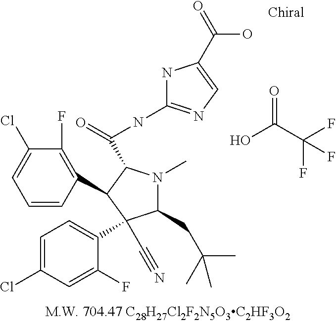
O=C(C(F)(F)F)O.C1=CC(C2C(C(=O)NC3=NC=C(C(O)=O)N3)N(C)C(CC(C)(C)C)C2(C2=CC=C(Cl)C=C2F)C#N)=C(F)C(Cl)=C1
